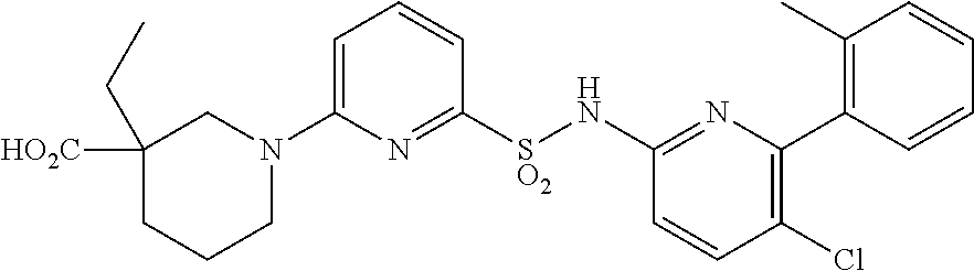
C1=C(N2CC([HO2C])(CC)CCC2)N=C([SO2]NC2=NC(C3=C(C)C=CC=C3)=C(Cl)C=C2)C=C1
